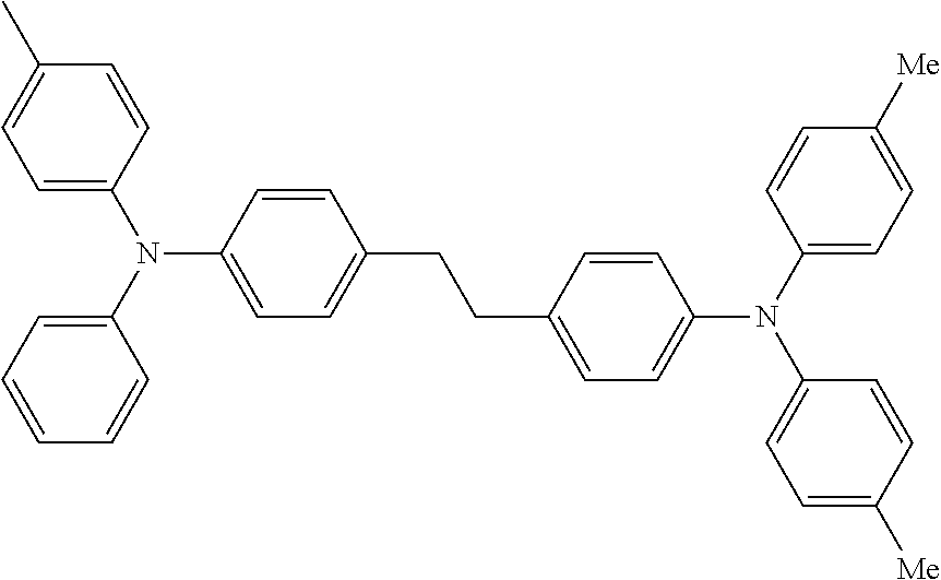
C1=C(N(C2=CC=CC=C2)C2=CC=C(CCC3=CC=C(N(C4=CC=C([Me])C=C4)C4=CC=C([Me])C=C4)C=C3)C=C2)C=CC(C)=C1
